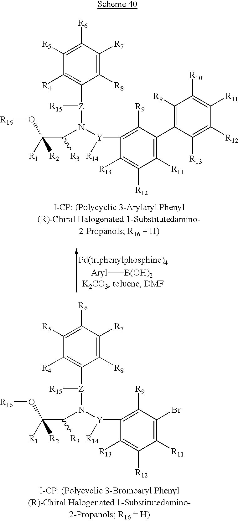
C1([R5])=C([R6])C([R7])=C([R8])C([Z]([R15])N([Y](C2=C([R9])C(Br)=C([R11])C([R12])=C2[R13])[R14])C(C(O[R16])([R2])[R1])[R3])=C1[R4].C1([R5])=C([R6])C([R7])=C([R8])C([Z]([R15])N([Y](C2=C([R9])C(C3=C([R9])C([R10])=C([R11])C([R12])=C3[R13])=C([R11])C([R12])=C2[R13])[R14])C(C(O[R16])([R2])[R1])[R3])=C1[R4].[Aryl][B(OH)2]
